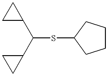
C(SC1CCCC1)(C1CC1)C1CC1
